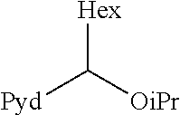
[Hex]C([OiPr])[Pyd]
